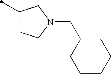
C1(C)CCN(CC2CCCCC2)C1
